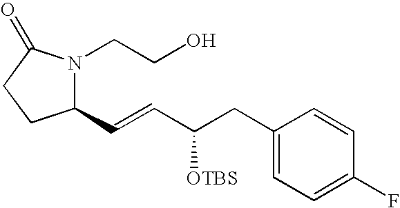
C1(C=CC(CC2=CC=C(F)C=C2)[OTBS])N(CCO)C(=O)CC1
